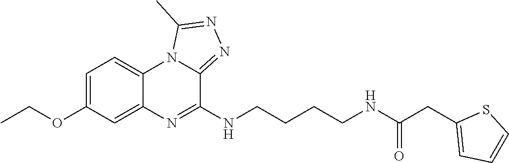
CCOC1=CC=C2C(=C1)N=C(NCCCCNC(CC1=CC=CS1)=O)C1=NN=C(C)N21
